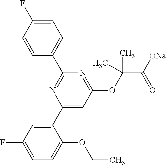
C1=C(F)C=CC(C2=NC(C3=CC(F)=CC=C3OCC)=CC(OC(C([ONa])=O)(C)C)=N2)=C1
